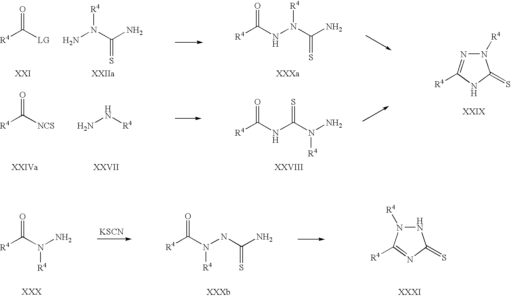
[R4]C([LG])=O.NN(C(N)=S)[R4].[R4]C([NCS])=O.N([R4])N.[R4]C(NN([R4])C(N)=S)=O.[R4]C(NC(=S)N(N)[R4])=O.N1([R4])N=C([R4])NC1=S.[R4]C(N([R4])NC(N)=S)=O.N1N([R4])C([R4])=NC1=S.[R4]C(N([R4])N)=O.[KSCN]
